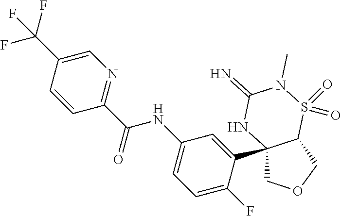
C12(C3=CC(NC(C4=NC=C(C(F)(F)F)C=C4)=O)=CC=C3F)COCC1S(=O)(=O)N(C)C(=N)N2
